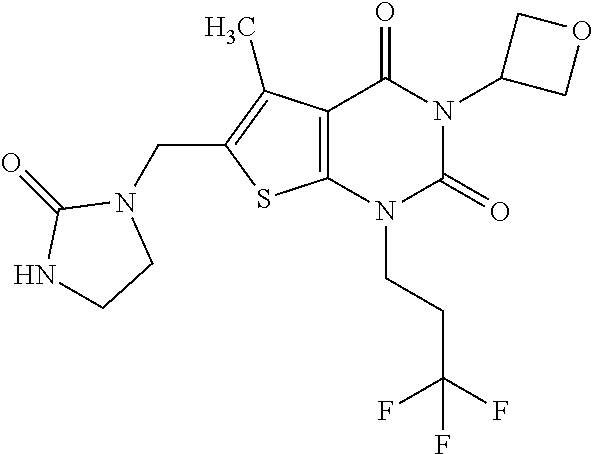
C12=C(N(CCC(F)(F)F)C(=O)N(C3COC3)C1=O)SC(CN1C(=O)NCC1)=C2C
